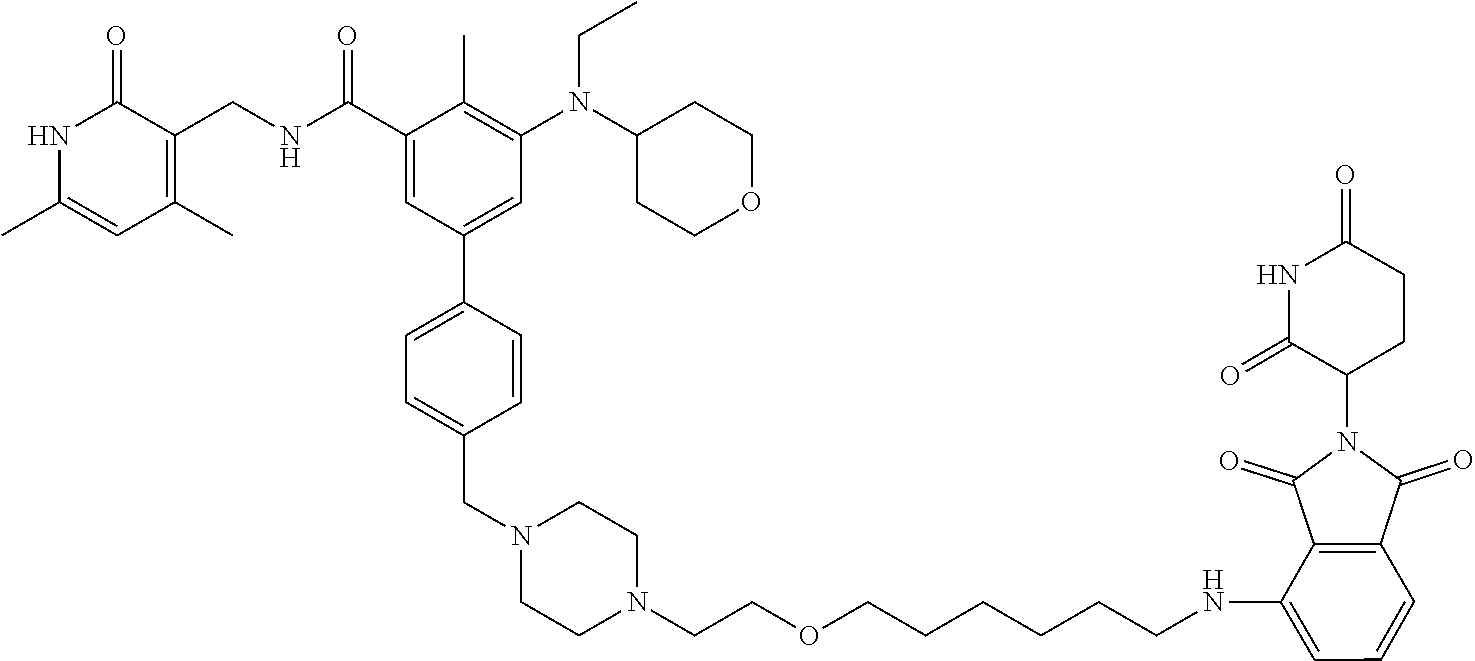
N1C(C)=CC(C)=C(CNC(C2=CC(C3=CC=C(CN4CCN(CCOCCCCCCNC5=CC=CC6=C5C(=O)N(C5CCC(=O)NC5=O)C6=O)CC4)C=C3)=CC(N(C3CCOCC3)CC)=C2C)=O)C1=O
